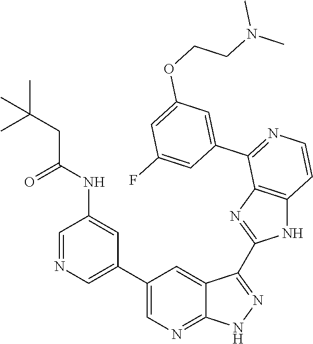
C1=NC=C(C2=CN=C3C(=C2)C(C2=NC4=C(N2)C=CN=C4C2=CC(OCCN(C)C)=CC(F)=C2)=N[N H]3)C=C1NC(CC(C)(C)C)=O
